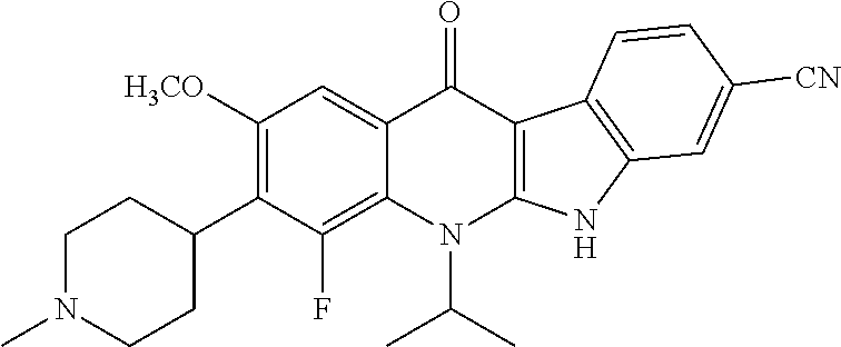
C1N(C)CCC(C2=C([H3CO])C=C3C(=C2F)N(C(C)C)C2=C(C4=C(N2)C=C([CN])C=C4)C3=O)C1
